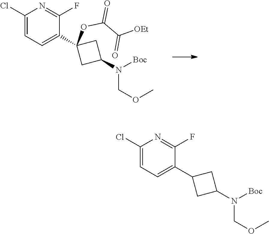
C1(Cl)=CC=C(C2(OC(C([OEt])=O)=O)CC(N(COC)[Boc])C2)C(F)=N1.C1(Cl)=CC=C(C2CC(N(COC)[Boc])C2)C(F)=N1
